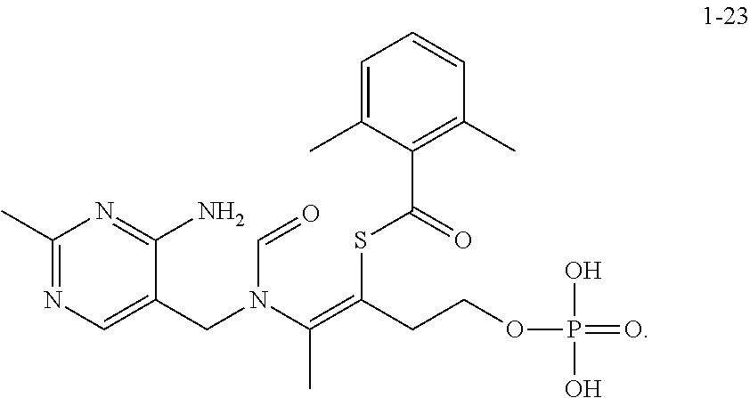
C1(C)=NC=C(CN(C=O)C(=C(SC(C2=C(C)C=CC=C2C)=O)CCOP(=O)(O)O)C)C(N)=N1
